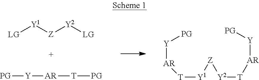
[LG][Y1][Z][Y2][LG].[PG][Y][AR][T][PG].[Y]([AR][T][Y1][Z][Y2][T][AR][Y][PG])[PG]
